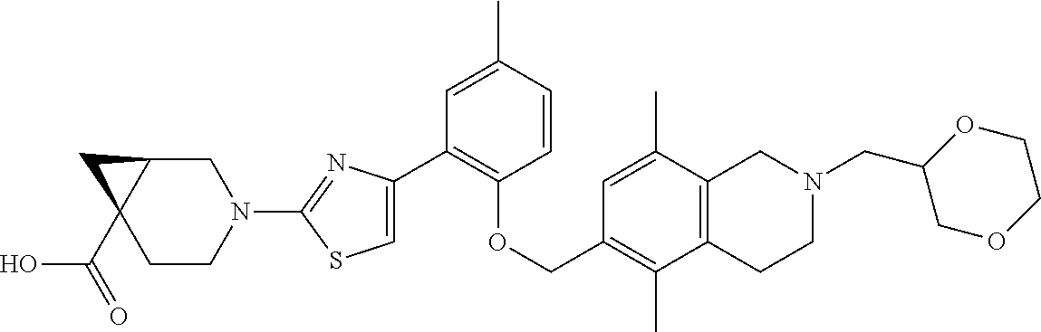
C1(C2=CSC(N3CC4C(C(=O)O)(CC3)C4)=N2)=C(OCC2=C(C)C3=C(C(C)=C2)CN(CC2COCCO2)CC3)C=CC(C)=C1
